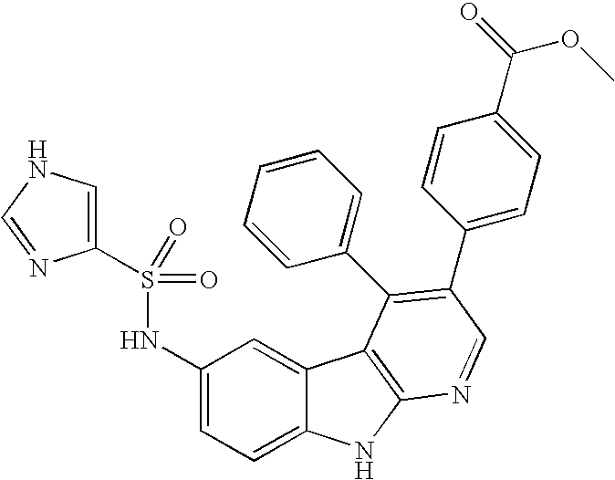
C1(NS(C2=CNC=N2)(=O)=O)=CC=C2C(=C1)C1=C(N2)N=CC(C2=CC=C(C(OC)=O)C=C2)=C1C1=CC=CC=C1
